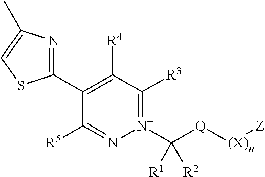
C1(C2=NC(C)=CS2)=C([R4])C([R3])=[N+](C([Q][(X)n][Z])([R1])[R2])N=C1[R5]
